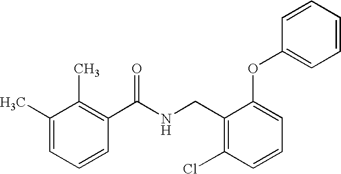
C1(C)=CC=CC(C(NCC2=C(Cl)C=CC=C2OC2=CC=CC=C2)=O)=C1C
